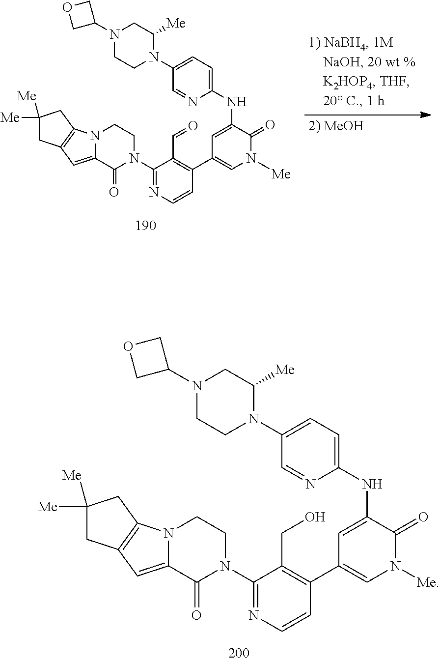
N1(C2COC2)CCN(C2=CC=C(NC3=CC(C4=C(CO)C(N5CCN6C(=CC7=C6CC([Me])([Me])C7)C5=O)=NC=C4)=CN([Me])C3=O)N=C2)C([Me])C1.N1(C2COC2)CCN(C2=CC=C(NC3=CC(C4=C(C=O)C(N5CCN6C(=CC7=C6CC([Me])([Me])C7)C5=O)=NC=C4)=CN([Me])C3=O)N=C2)C([Me])C1
